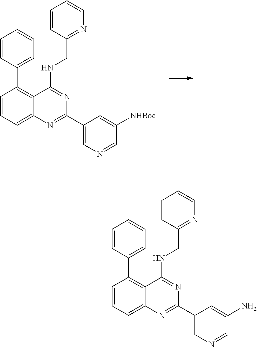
C1=CC=C2C(=C1C1=CC=CC=C1)C(NCC1=NC=CC=C1)=NC(C1=CN=CC([NHBoc])=C1)=N2.C1=CC=C2C(=C1C1=CC=CC=C1)C(NCC1=NC=CC=C1)=NC(C1=CN=CC(N)=C1)=N2
